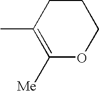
CC1=C([Me])OCCC1
